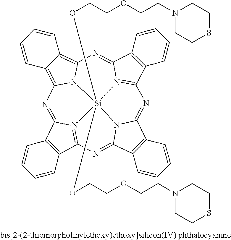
C12=C(C3=N4C1=NC1=C5C(=C6N1[Si]41(OCCOCCN4CCSCC4)(OCCOCCN4CCSCC4)N4=C(C7=C(C4=N6)C=CC=C7)N=C4C6=C(C(=N3)N41)C=CC=C6)C=CC=C5)C=CC=C2
